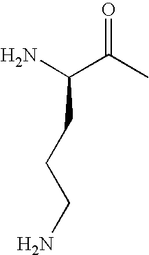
C(N)(C(C)=O)CCCN
